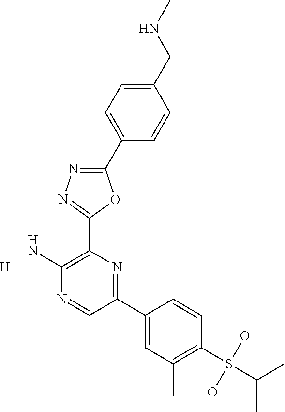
NC1=C(C2=NN=C(C3=CC=C(CNC)C=C3)O2)N=C(C2=CC(C)=C(S(O)(O)C(C)C)C=C2)C=N1.[H]
